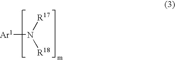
[Ar1]N([R17])[R18]
